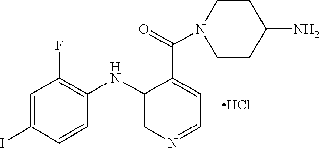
C1=C(I)C=CC(NC2=CN=CC=C2C(=O)N2CCC(N)CC2)=C1F.Cl
